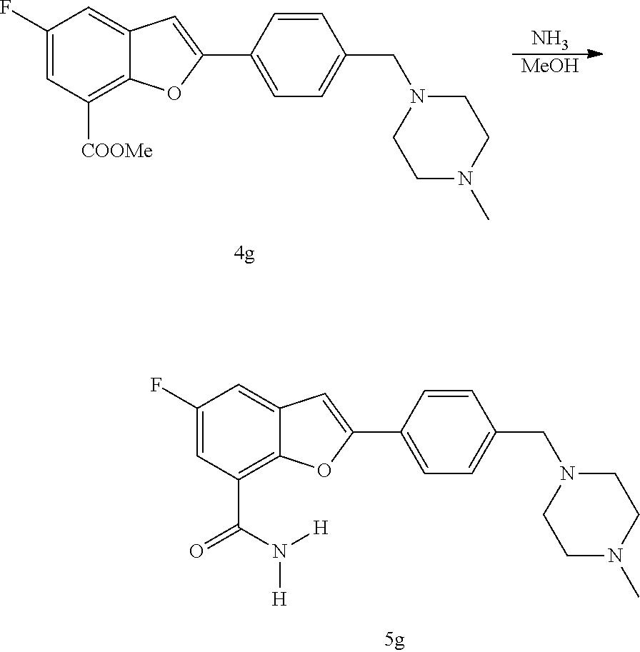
C1(F)=CC([COOMe])=C2C(=C1)C=C(C1=CC=C(CN3CCN(C)CC3)C=C1)O2.N.[MeOH].C1(F)=CC(C(N([H])[H])=O)=C2C(=C1)C=C(C1=CC=C(CN3CCN(C)CC3)C=C1)O2
